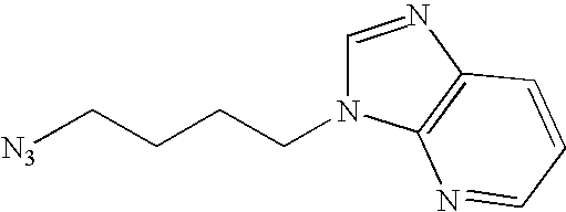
[N3]CCCCN1C=NC2=C1N=CC=C2
